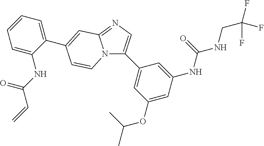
N12C(C3=CC(OC(C)C)=CC(NC(NCC(F)(F)F)=O)=C3)=CN=C1C=C(C1=CC=CC=C1NC(C=C)=O)C=C2
